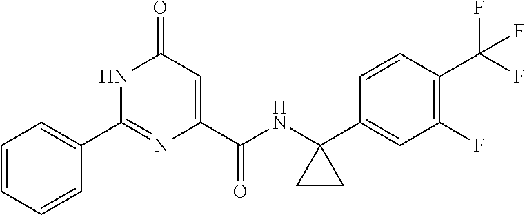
C1(=O)C=C(C(NC2(C3=CC(F)=C(C(F)(F)F)C=C3)CC2)=O)N=C(C2=CC=CC=C2)N1
